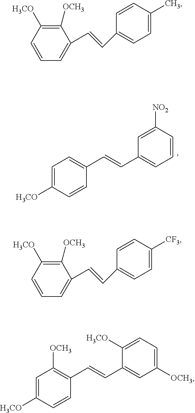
C1(C=CC2=CC=CC([NO2])=C2)=CC=C([H3CO])C=C1.C1(C=CC2=CC([OCH3])=CC=C2[H3CO])=C([OCH3])C=C([H3CO])C=C1.C1([OCH3])=C([H3CO])C=CC=C1C=CC1=CC=C(C)C=C1.C1([OCH3])=C([H3CO])C=CC=C1C=CC1=CC=C([CF3])C=C1
